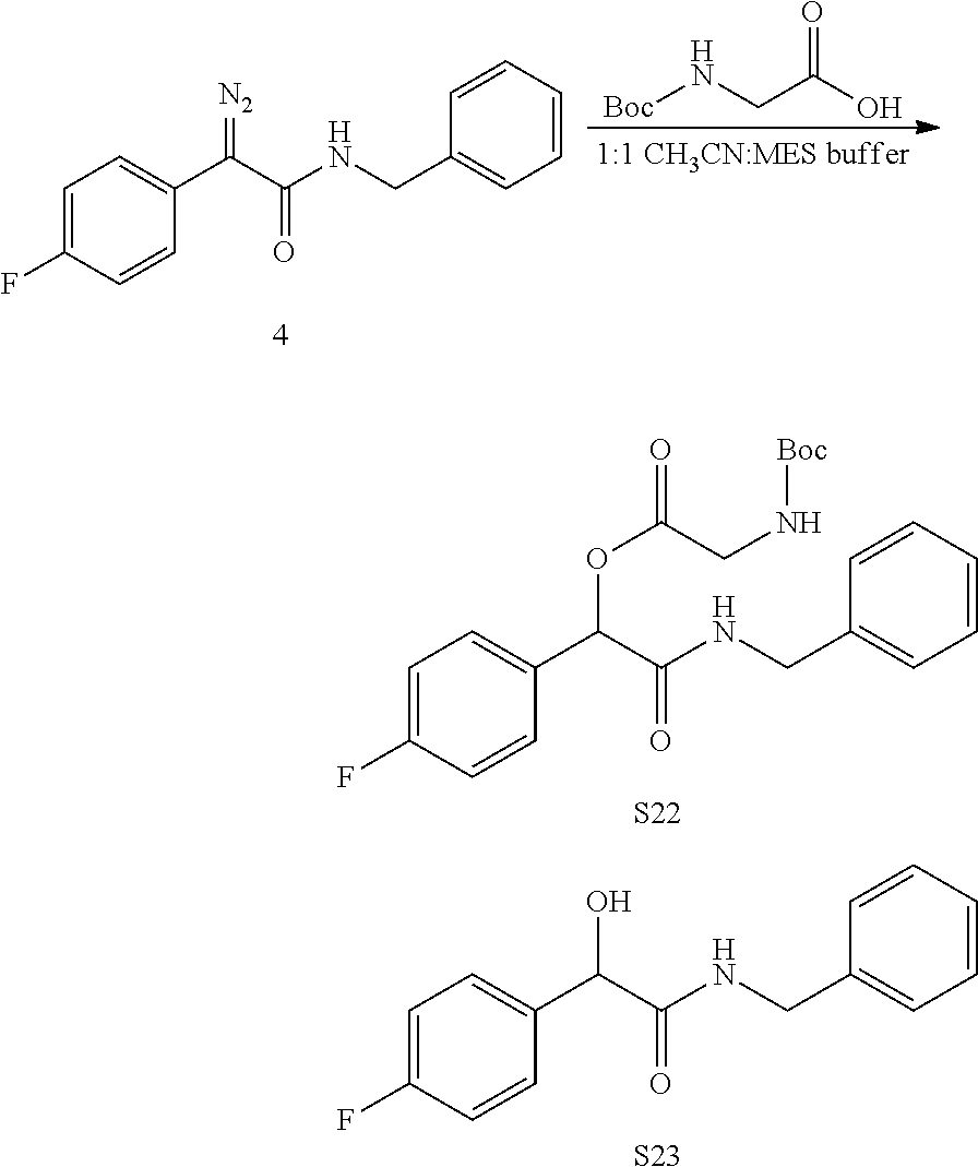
C1=C(F)C=CC(C(C(NCC2=CC=CC=C2)=O)=[N2])=C1.[Boc]NCC(O)=O.C1=C(F)C=CC(C(C(NCC2=CC=CC=C2)=O)O)=C1.[S23].C1=C(F)C=CC(C(C(NCC2=CC=CC=C2)=O)OC(=O)CN[Boc])=C1.[S22]
